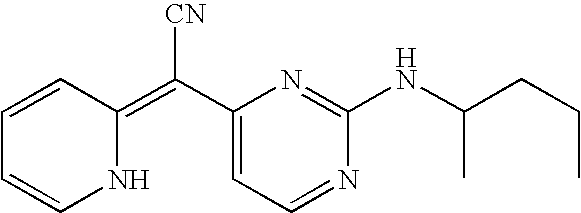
N1C(=C(C2=CC=NC(NC(C)CCC)=N2)[CN])C=CC=C1
